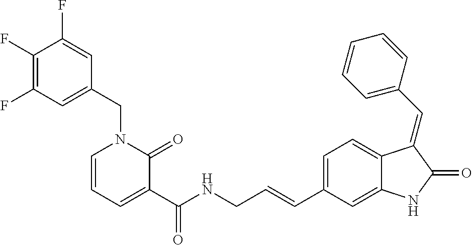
C1(F)=C(F)C=C(CN2C=CC=C(C(NCC=CC3=CC=C4C(=C3)NC(=O)C4=CC3=CC=CC=C3)=O)C2=O)C=C1F
